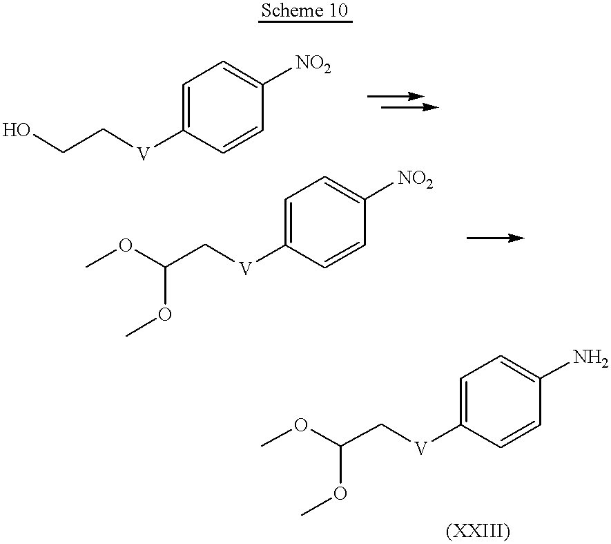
OCC[V]C1=CC=C([NO2])C=C1.C(C[V]C1=CC=C([NO2])C=C1)(OC)OC.C(C[V]C1=CC=C(N)C=C1)(OC)OC
